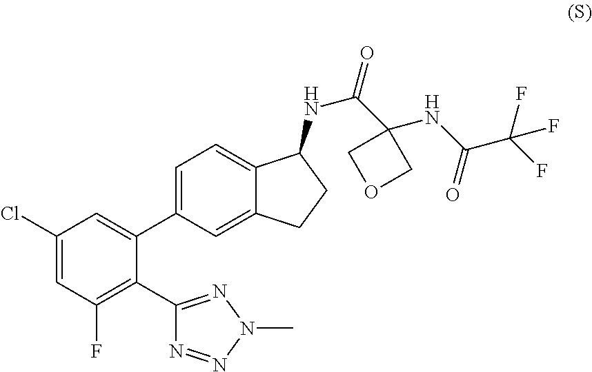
C1(Cl)=CC(F)=C(C2=NN(C)N=N2)C(C2=CC=C3C(=C2)CCC3NC(C2(NC(C(F)(F)F)=O)COC2)=O)=C1
